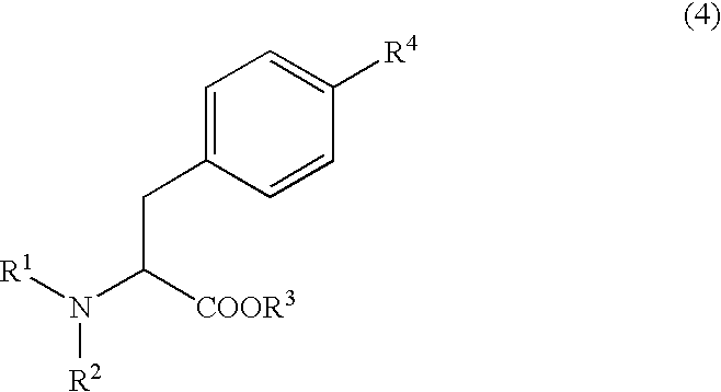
C1=C(CC(N([R1])[R2])[COOR3])C=CC([R4])=C1
